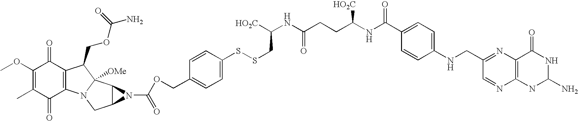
C1(OC)=C(C)C(=O)C2=C(C1=O)C(COC(N)=O)C1([OMe])N2CC2C1N2C(OCC1=CC=C(SSCC([HO2C])NC(CCC(NC(C2=CC=C(NCC3=NC4=C(N=C3)NC(N)NC4=O)C=C2)=O)[HO2C])=O)C=C1)=O
